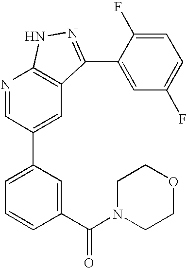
N1=CC(C2=CC=CC(C(N3CCOCC3)=O)=C2)=CC2=C1NN=C2C1=CC(F)=CC=C1F
